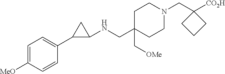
C1C(CNC2CC2C2=CC=C([MeO])C=C2)(C[OMe])CCN(CC2([CO2H])CCC2)C1
